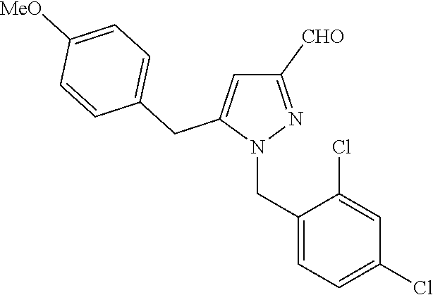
N1(CC2=CC=C(Cl)C=C2Cl)N=C([CHO])C=C1CC1=CC=C([MeO])C=C1
